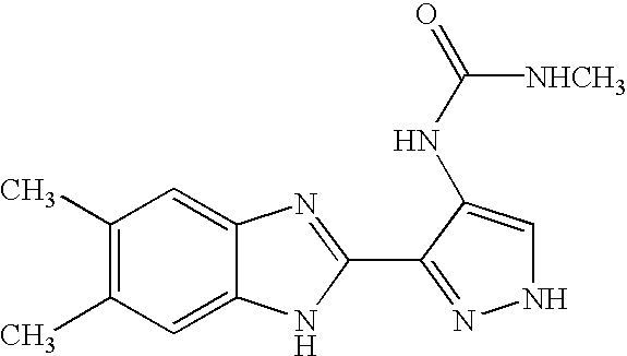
C1(C)=C(C)C=C2C(=C1)N=C(C1=NNC=C1NC(=O)[NHCH3])N2
